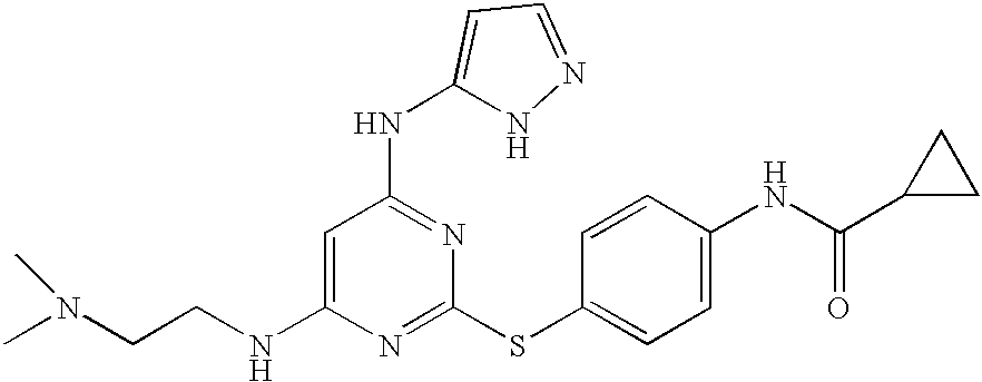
N(C1=CC(NC2=CC=NN2)=NC(SC2=CC=C(NC(=O)C3CC3)C=C2)=N1)CCN(C)C
